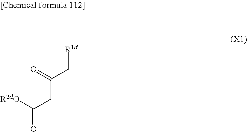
C([R2dO])(=O)CC(C[R1d])=O
